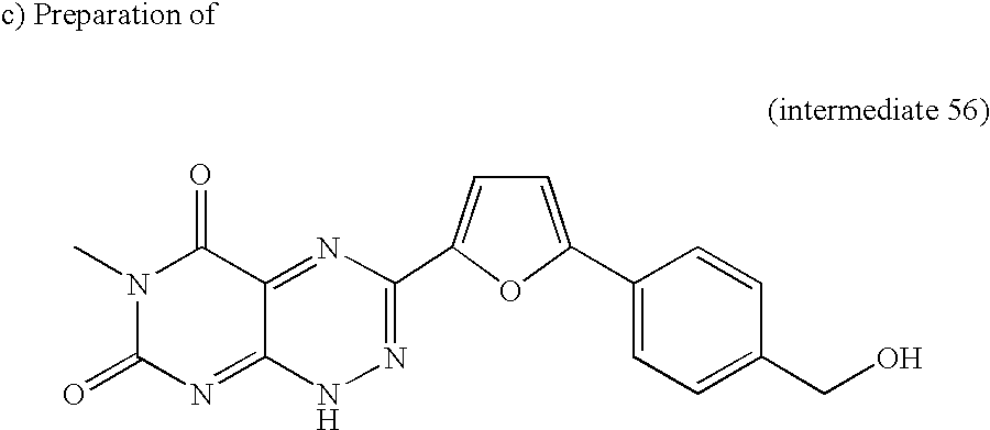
CN1C(=O)N=C2C(=NC(C3=CC=C(C4=CC=C(CO)C=C4)O3)=NN2)C1=O
